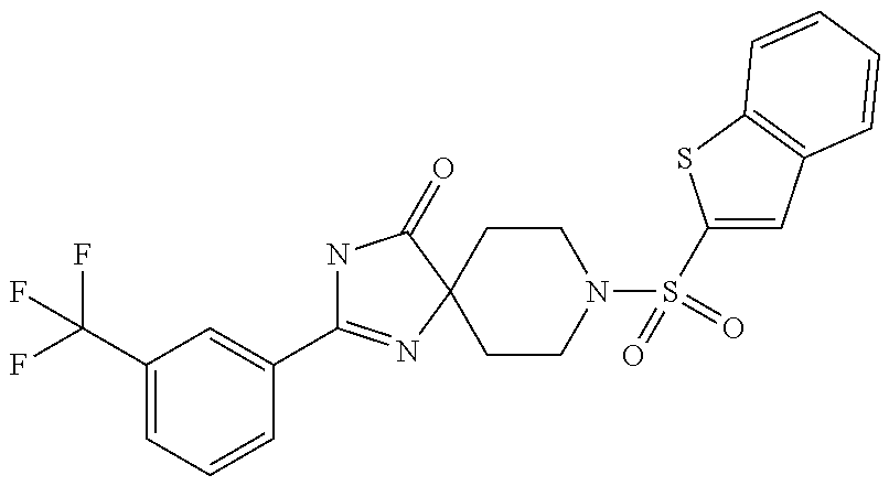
C1(C(F)(F)F)=CC=CC(C2=NC3(C(=O)N2)CCN(S(=O)(C2=CC4=C(S2)C=CC=C4)=O)CC3)=C1
